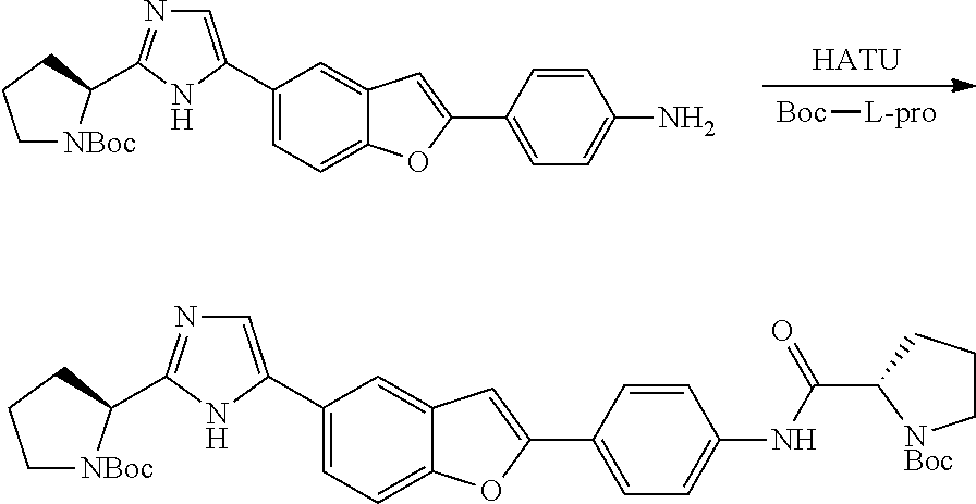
[HATU].[Boc][L-pro].C1(C2=CN=C(C3[NBoc]CCC3)N2)=CC=C2C(=C1)C=C(C1=CC=C(N)C=C1)O2.C1(C2=CN=C(C3[NBoc]CCC3)N2)=CC=C2C(=C1)C=C(C1=CC=C(NC(=O)C3[NBoc]CCC3)C=C1)O2
